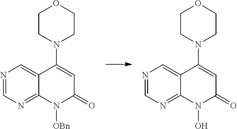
N1=CN=C2C(=C1)C(N1CCOCC1)=CC(=O)N2[OBn].N1=CN=C2C(=C1)C(N1CCOCC1)=CC(=O)N2O
